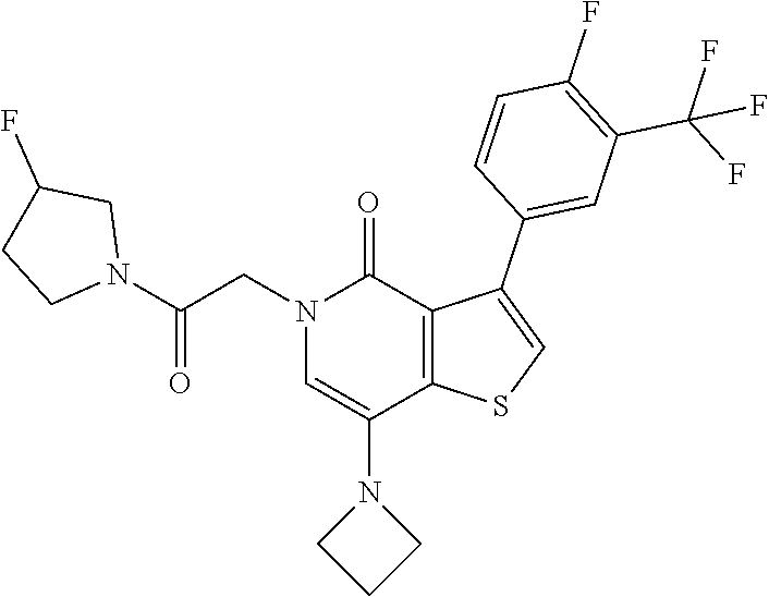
C1=CC(C2=CSC3=C2C(=O)N(CC(N2CCC(F)C2)=O)C=C3N2CCC2)=CC(C(F)(F)F)=C1F
